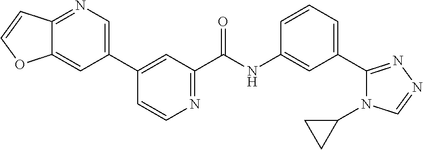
N1=C2C(=CC(C3=CC(C(NC4=CC(C5=NN=CN5C5CC5)=CC=C4)=O)=NC=C3)=C1)OC=C2
